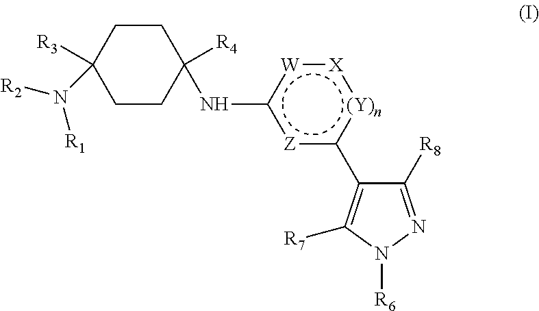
C1CC([R4])(Nc2[Z]c(C3=C([R7])N([R6])N=C3[R8])[(Y)n]:[X]:[W]2)CCC1([R3])N([R2])[R1]
